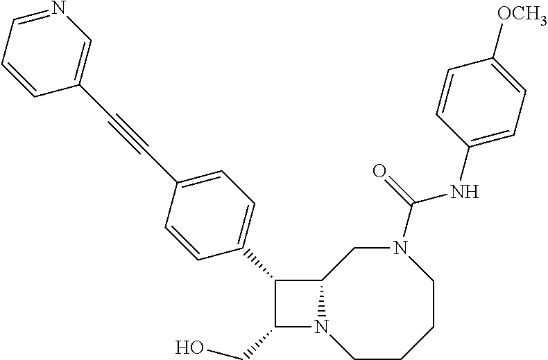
C1(CO)N2C(C1C1=CC=C(C#CC3=CN=CC=C3)C=C1)CN(C(NC1=CC=C([OCH3])C=C1)=O)CCCC2
